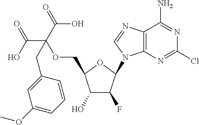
C1(O)C(F)C(N2C3=C(N=C2)C(N)=NC(Cl)=N3)OC1COC(C(O)=O)(C(=O)O)CC1=CC(OC)=CC=C1
